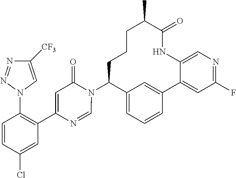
C12=CC=CC(=C1)C1=CC(F)=NC=C1NC(=O)C(C)CCCC2N1C(=O)C=C(C2=C(N3C=C([CF3])N=N3)C=CC(Cl)=C2)N=C1
